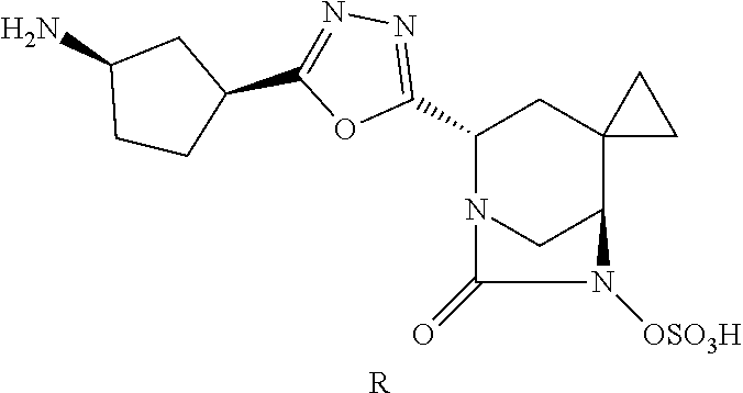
C1(C2N3CC(C4(C2)CC4)N([OSO3H])C3=O)=NN=C(C2CC(N)CC2)O1.[R]
